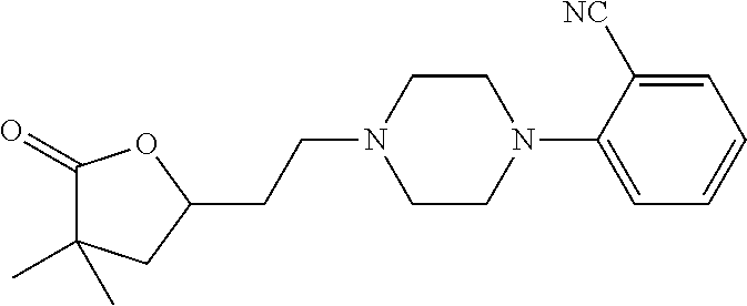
C1(=O)C(C)(C)CC(CCN2CCN(C3=CC=CC=C3[NC])CC2)O1
